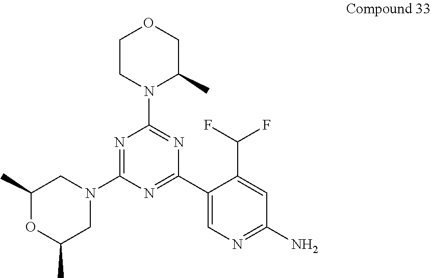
N1=C(N2CC(C)OC(C)C2)N=C(C2=CN=C(N)C=C2C(F)F)N=C1N1C(C)COCC1
